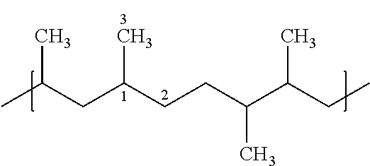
CC(CC(CCC(C(CC)C)C)C)C
